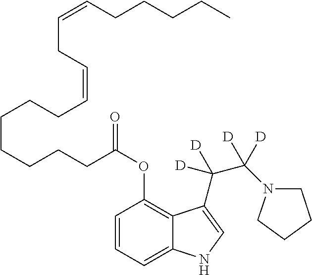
C1=CC=C2C(=C1OC(CCCCCCCC=CCC=CCCCCC)=O)C(C(C(N1CCCC1)([D])[D])([D])[D])=CN2
